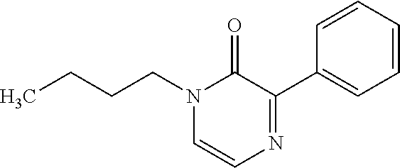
C(N1C=CN=C(C2=CC=CC=C2)C1=O)CCC
